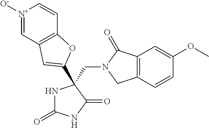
C(C1(C2=CC3=C(C=C[N+]([O-])=C3)O2)NC(=O)NC1=O)N1CC2=C(C1=O)C=C(OC)C=C2
